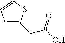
C1=C(CC(O)=O)SC=C1
